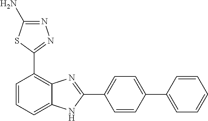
C1=CC(C2=CC=CC=C2)=CC=C1C1=NC2=C(C3=NN=C(N)S3)C=CC=C2N1
